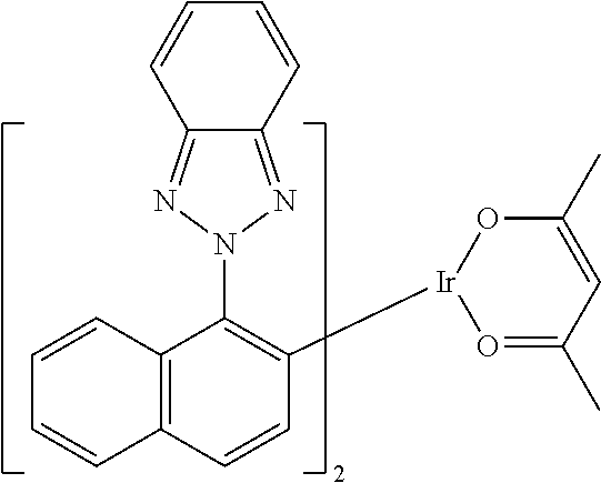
C1(N2N=C3C(=N2)C=CC=C3)=C([Ir]2O=C(C)C=C(C)O2)C=CC2=C1C=CC=C2
